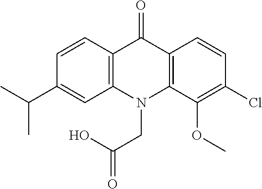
C12=C(N(CC(=O)O)C3=C(C1=O)C=CC(Cl)=C3OC)C=C(C(C)C)C=C2
